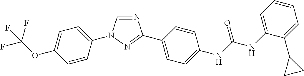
C1=C(N2C=NC(C3=CC=C(NC(NC4=CC=CC=C4C4CC4)=O)C=C3)=N2)C=CC(OC(F)(F)F)=C1
